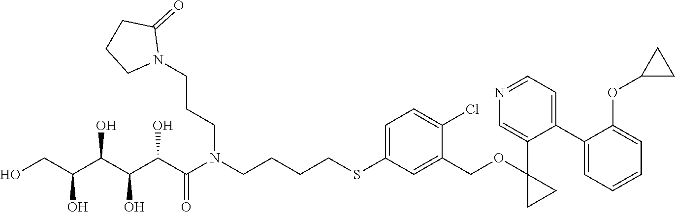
OCC(C(C(C(C(N(CCCCSC1=CC=C(Cl)C(COC2(C3=CN=CC=C3C3=CC=CC=C3OC3CC3)CC2)=C1)CCCN1C(=O)CCC1)=O)O)O)O)O
